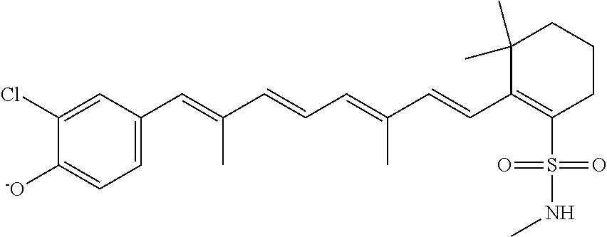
C1(C=C(C=CC=C(C=CC2=C(S(=O)(=O)NC)CCCC2(C)C)C)C)=CC=C([-O])C(Cl)=C1
